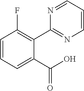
C1(C2=NC=CC=N2)=C(F)C=CC=C1C(O)=O
